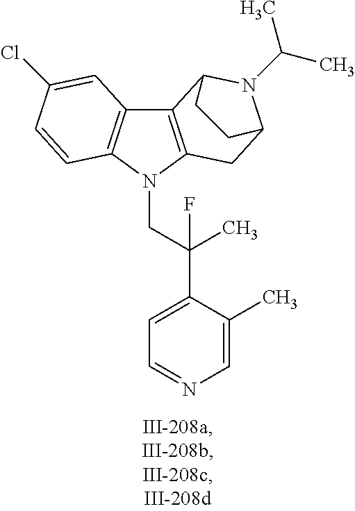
C12=C(N(CC(C3=CC=NC=C3C)(C)F)C3=C1C=C(Cl)C=C3)CC1N(C(C)C)C2CC1
